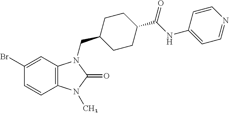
C1(Br)=CC2=C(C=C1)N(C)C(=O)N2CC1CCC(C(NC2=CC=NC=C2)=O)CC1
